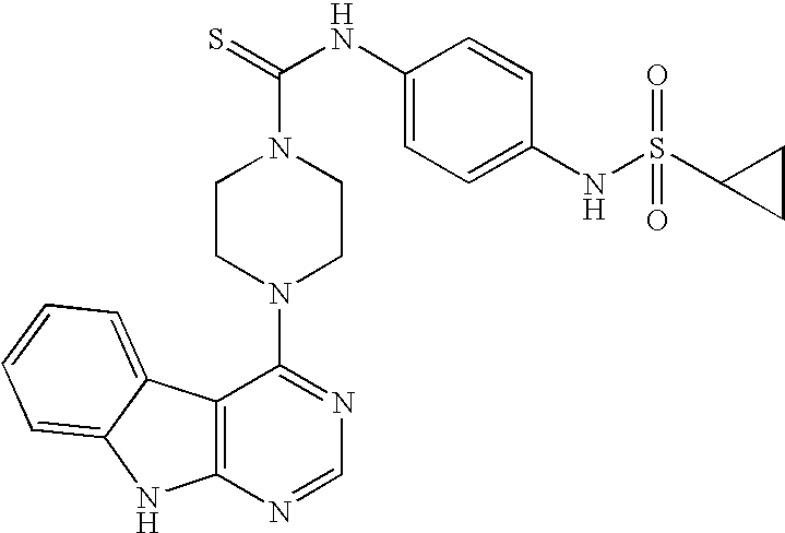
C12=C(N=CN=C1N1CCN(C(=S)NC3=CC=C(NS(C4CC4)(=O)=O)C=C3)CC1)NC1=CC=CC=C21
